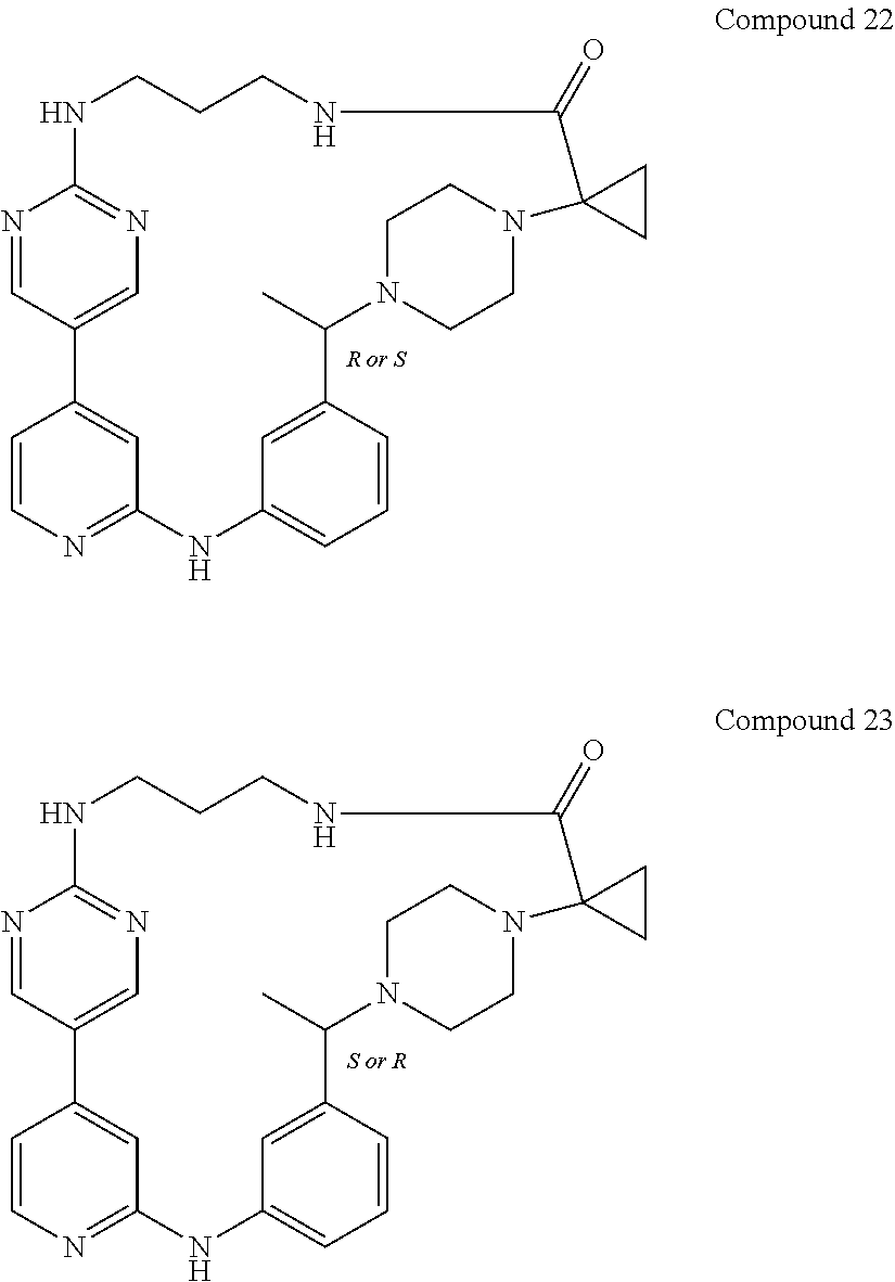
N1=CC2=CN=C1NCCCNC(=O)C1(N3CCN(C(C)C4=CC(=CC=C4)NC4=NC=CC2=C4)CC3)CC1.N1=CC2=CN=C1NCCCNC(=O)C1(N3CCN(C(C)C4=CC(=CC=C4)NC4=NC=CC2=C4)CC3)CC1
